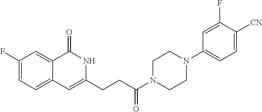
C1(F)=CC=C2C(=C1)C(=O)NC(CCC(N1CCN(C3=CC=C([CN])C(F)=C3)CC1)=O)=C2
